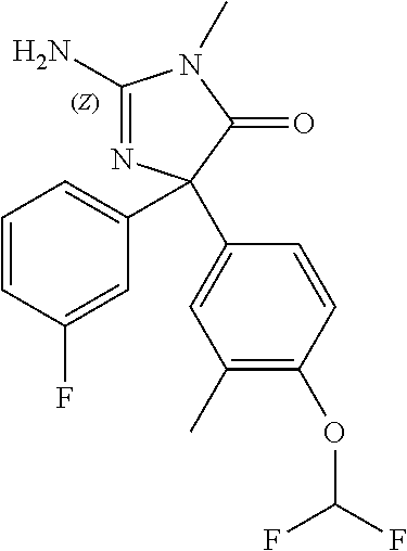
C1(N)=NC(C2=CC=CC(F)=C2)(C2=CC(C)=C(OC(F)F)C=C2)C(=O)N1C
